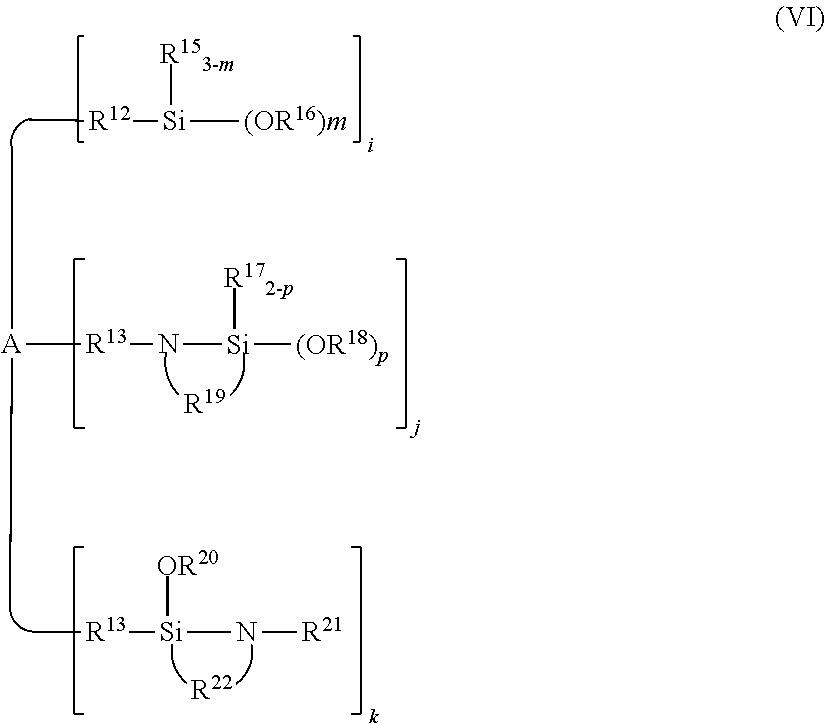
[R12](C)[Si]([R153-m])[(OR16)m].[R13]([A](C)C)N[Si]([R172-p])[(OR18)p].[R19].[R22].[R13](C)[Si](N[R21])[OR20]
